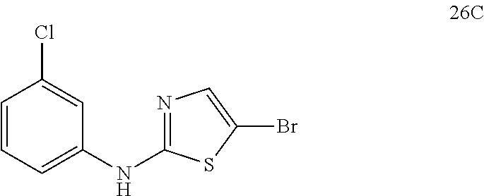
C1=CC=C(NC2=NC=C(Br)S2)C=C1Cl
